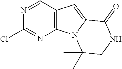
C1=NC(Cl)=NC2=C1C=C1N2C(C)(C)CNC1=O
